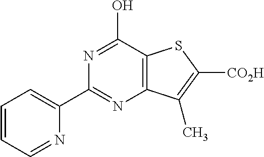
N1=C(O)C2=C(N=C1C1=CC=CC=N1)C(C)=C([CO2H])S2
